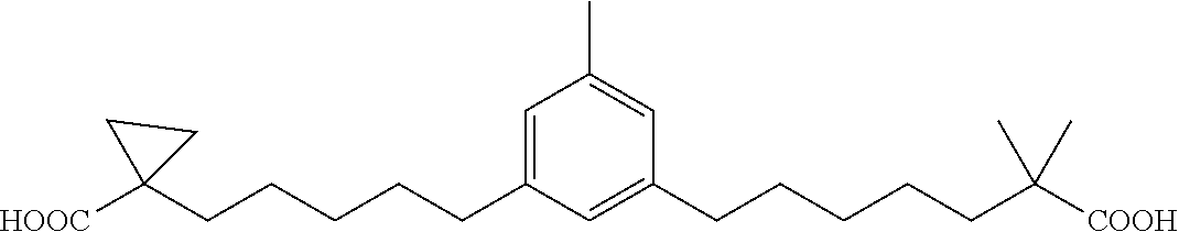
C1(C)=CC(CCCCCC(C)(C)[COOH])=CC(CCCCCC2([HOOC])CC2)=C1
